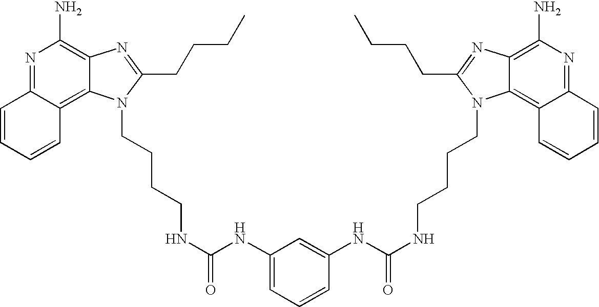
C1=CC=CC2=C3C(=C(N)N=C12)N=C(CCCC)N3CCCCNC(NC1=CC=CC(NC(NCCCCN2C3=C4C=CC=CC4=NC(N)=C3N=C2CCCC)=O)=C1)=O
